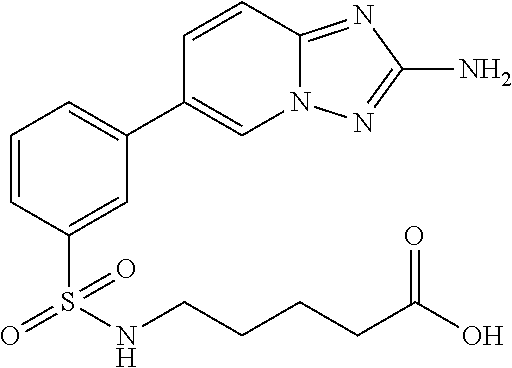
C1=CC(S(NCCCCC(O)=O)(=O)=O)=CC(C2=CN3C(=NC(N)=N3)C=C2)=C1
